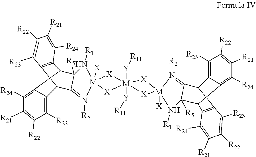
[M]12([X])(N([R2])=C3C([R5])(N1[R1])C1C4=C(C3C3=C([R23])C([R22])=C([R21])C([R24])=C31)C([R23])=C([R22])C([R21])=C4[R24])[X][M]1([Y][R11])([Y][R11])([X]2)[X][M]2([X])([X]1)N([R2])=C1C3C4=C([R23])C([R22])=C([R21])C([R24])=C4C(C4=C3C([R23])=C([R22])C([R21])=C4[R24])C1([R5])N2[R1]
